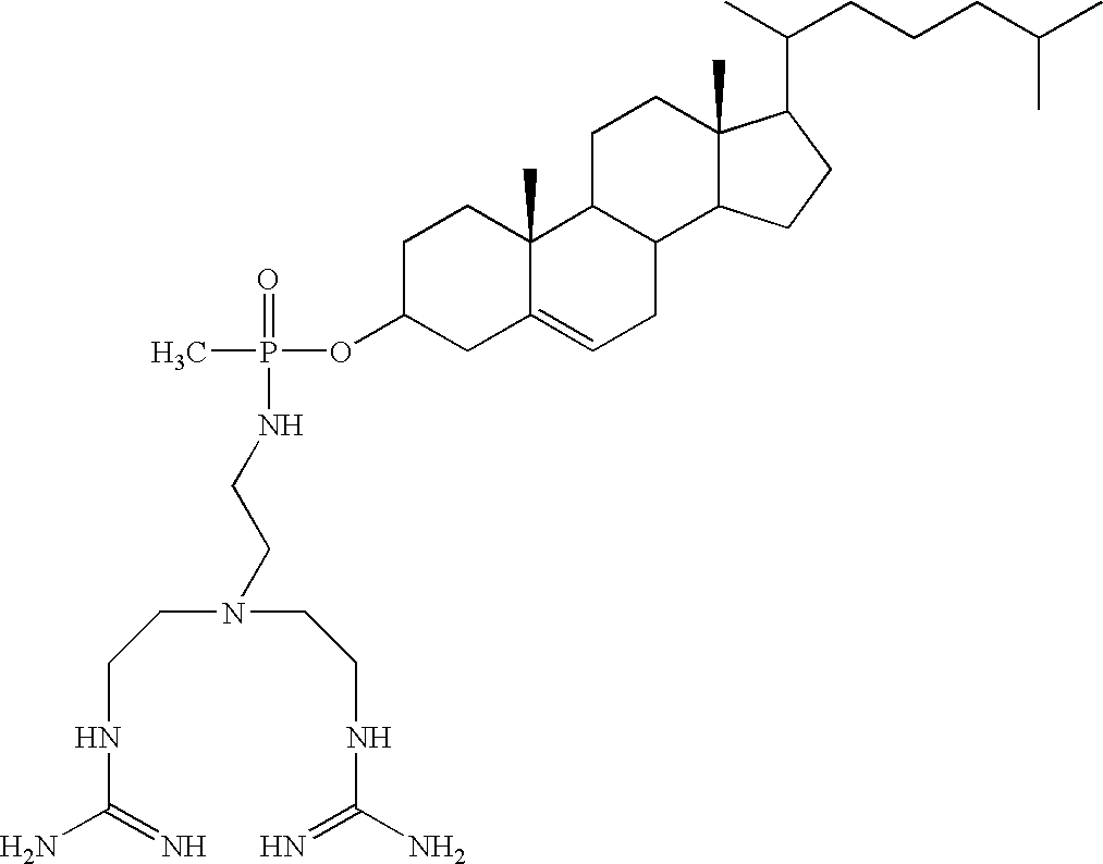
NC(=N)NCCN(CCNC(=N)N)CCNP(OC1CC2=CCC3C(C2(C)CC1)CCC1(C)C3CCC1C(C)CCCC(C)C)(C)=O
